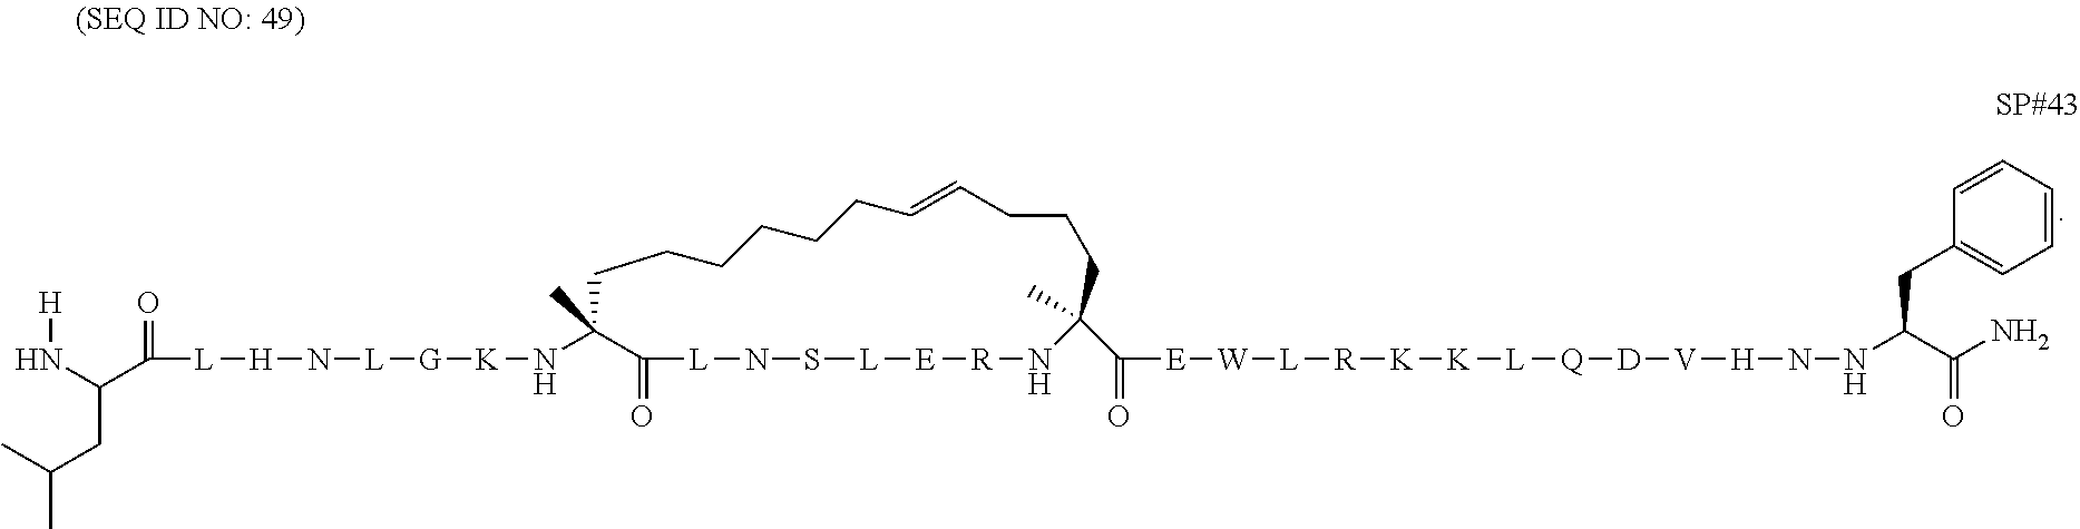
N(C1(C)C(=O)[L]NS[L][E][R]NC(C(=O)[E][W][L][R][K][K][L][Q][D][V][H]NNC(C(N)=O)CC2=CC=CC=C2)(C)CCCC=CCCCCCC1)[K][G][L]N[H][L]C(=O)C(N[H])CC(C)C
